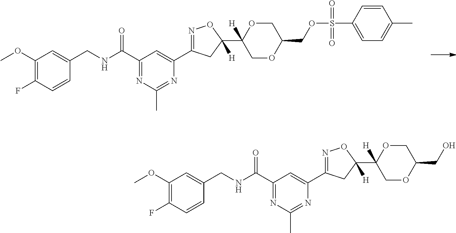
C1(OC)=C(F)C=CC(CNC(C2=NC(C)=NC(C3=NOC(C4([H])OCC(COS(C5=CC=C(C)C=C5)(=O)=O)OC4)([H])C3)=C2)=O)=C1.C1(OC)=C(F)C=CC(CNC(C2=NC(C)=NC(C3=NOC(C4([H])OCC(CO)OC4)([H])C3)=C2)=O)=C1
